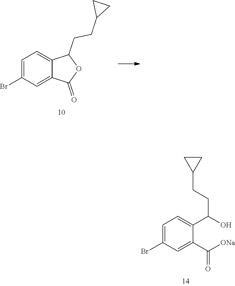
C1=C(Br)C=C(C(=O)[ONa])C(C(CCC2CC2)O)=C1.C1=C(Br)C=C2C(=C1)C(CCC1CC1)OC2=O
